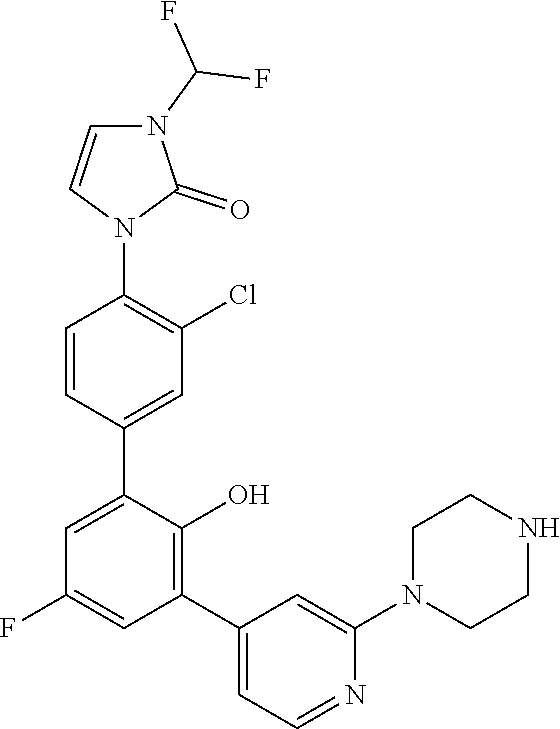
C1(C2=C(O)C(C3=CC(Cl)=C(N4C(=O)N(C(F)F)C=C4)C=C3)=CC(F)=C2)=CC=NC(N2CCNCC2)=C1
